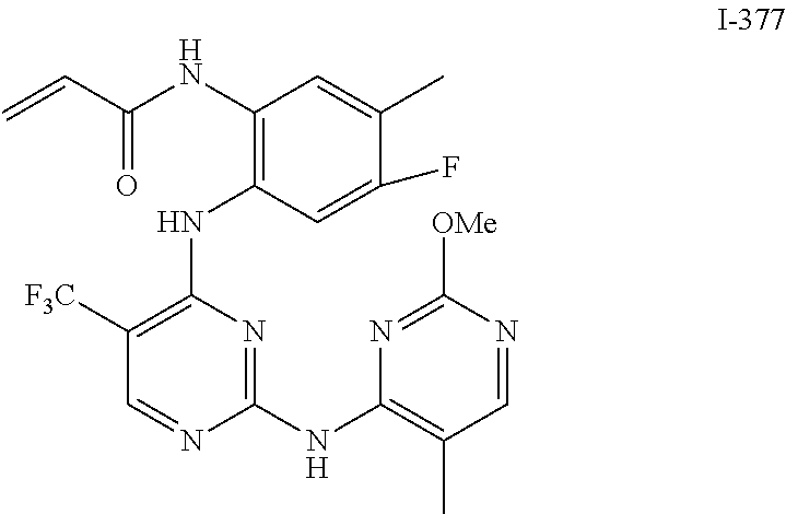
C=CC(NC1=C(NC2=C([F3C])C=NC(NC3=C(C)C=NC([OMe])=N3)=N2)C=C(F)C(C)=C1)=O
